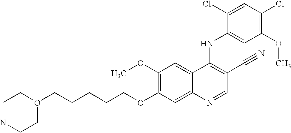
C(CCOC1=C(OC)C=C2C(=C1)N=CC(C#N)=C2NC1=CC(OC)=C(Cl)C=C1Cl)CCO1CCNCC1
